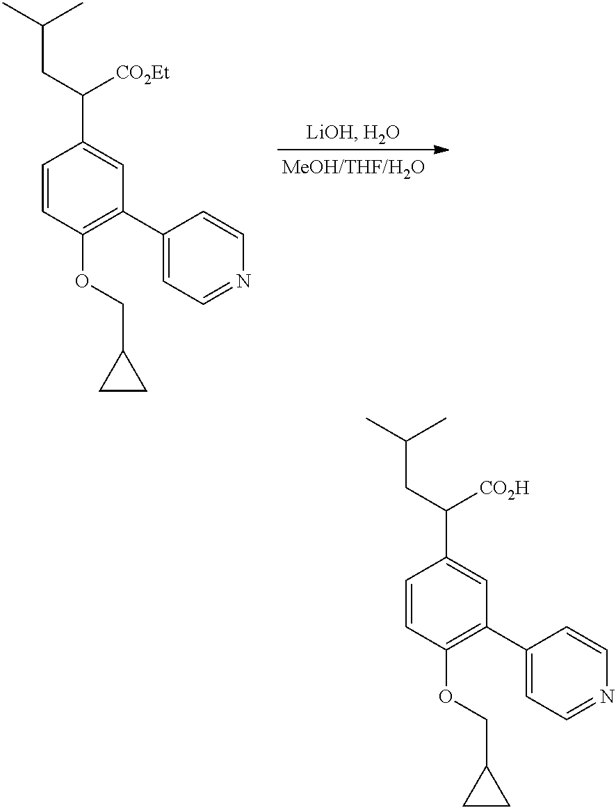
C1=CC(OCC2CC2)=C(C2=CC=NC=C2)C=C1C(CC(C)C)[CO2Et].C1=CC(OCC2CC2)=C(C2=CC=NC=C2)C=C1C(CC(C)C)[CO2H]
